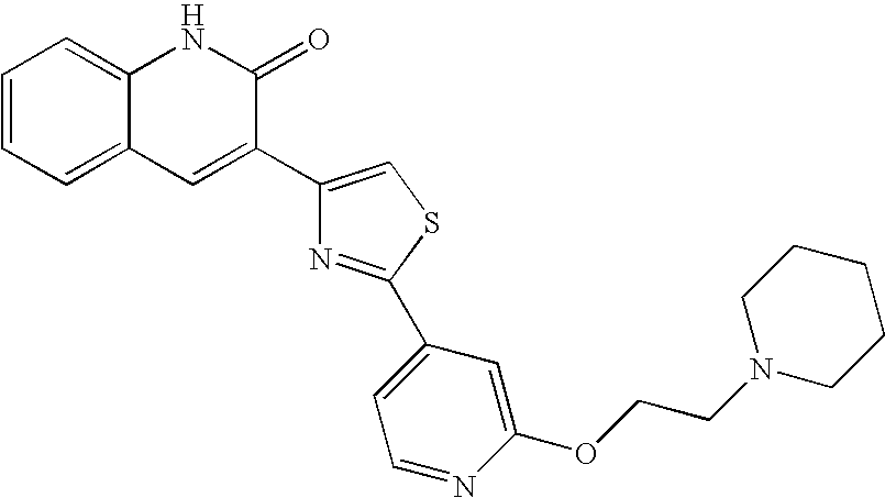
C1=CC=C2C(=C1)NC(=O)C(C1=CSC(C3=CC=NC(OCCN4CCCCC4)=C3)=N1)=C2
